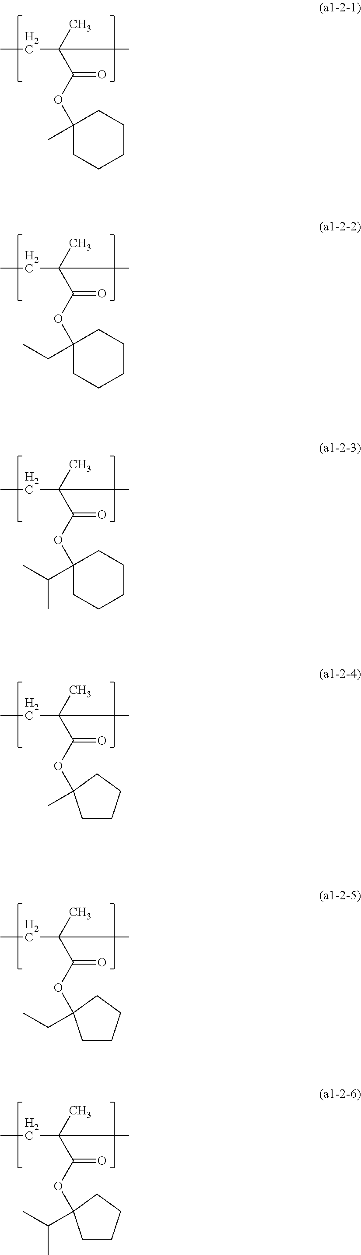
CCC(C(OC1(C)CCCCC1)=O)(C)C.CCC(C(OC1(CC)CCCCC1)=O)(C)C.CCC(C(OC1(C(C)C)CCCCC1)=O)(C)C.CCC(C(OC1(C)CCCC1)=O)(C)C.CCC(C(OC1(CC)CCCC1)=O)(C)C.CCC(C(OC1(C(C)C)CCCC1)=O)(C)C
